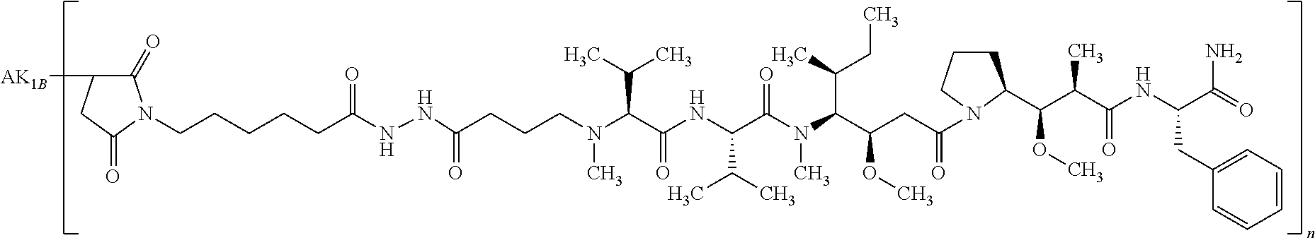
C1(=O)C([AK1B])CC(=O)N1CCCCCC(NNC(CCCN(C(C(NC(C(N(C(C(CC(=O)N1CCCC1C(C(C(NC(C(N)=O)CC1=CC=CC=C1)=O)C)OC)OC)C(CC)C)C)=O)C(C)C)=O)C(C)C)C)=O)=O
